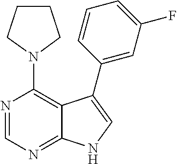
N1(C2=C3C(=NC=N2)NC=C3C2=CC(F)=CC=C2)CCCC1
